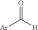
[Ar]C([H])=O
